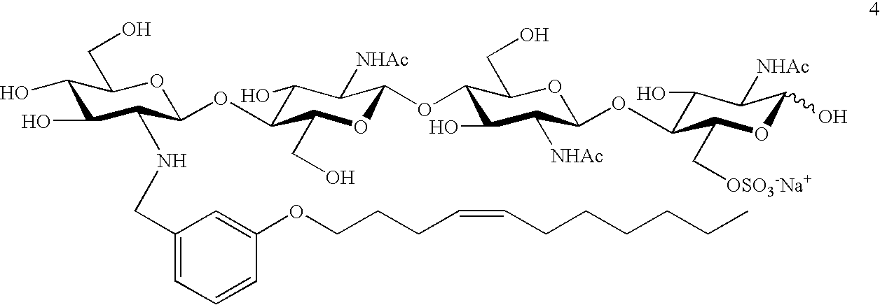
C1(O)C(O)C(NCC2=CC=CC(OCCCC=CCCCCCC)=C2)C(OC2C(O)C([NHAc])C(OC3C(O)C([NHAc])C(OC4C(O)C([NHAc])C(O)OC4C[OSO3-Na+])OC3CO)OC2CO)OC1CO
